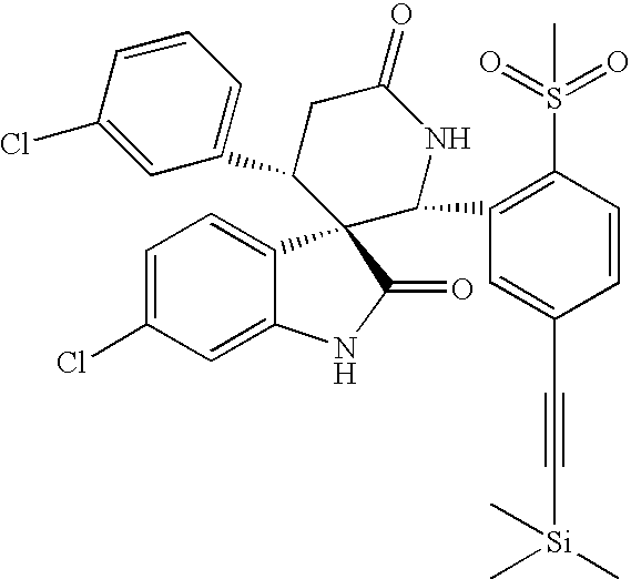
C1(C2CC(=O)NC(C3=C(S(=O)(=O)C)C=CC(C#C[Si](C)(C)C)=C3)C23C2=CC=C(Cl)C=C2NC3=O)=CC=CC(Cl)=C1
